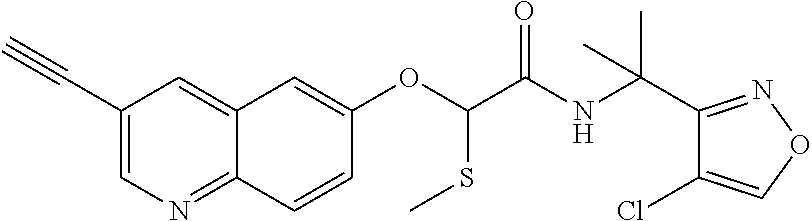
C1(C#C)=CN=C2C(=C1)C=C(OC(SC)C(=O)NC(C1=NOC=C1Cl)(C)C)C=C2
